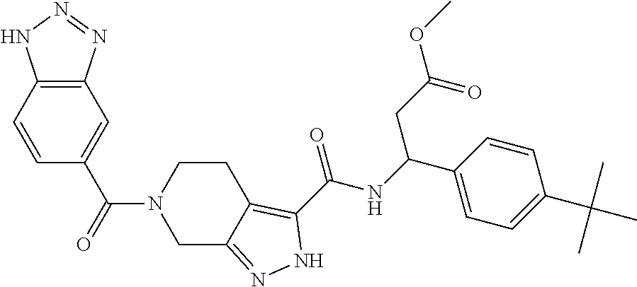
C1=CC2=C(C=C1C(N1CC3=NNC(C(NC(C4=CC=C(C(C)(C)C)C=C4)CC(OC)=O)=O)=C3CC1)=O)N=NN2
